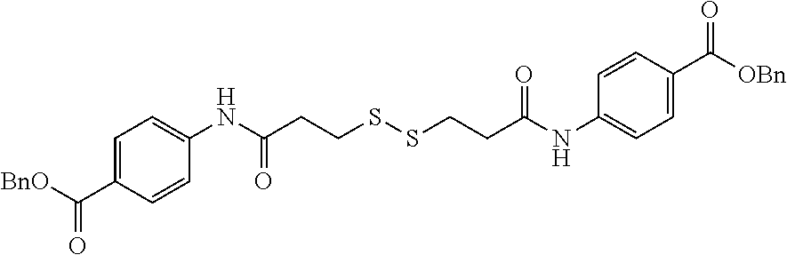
C1(C([BnO])=O)=CC=C(NC(CCSSCCC(NC2=CC=C(C([OBn])=O)C=C2)=O)=O)C=C1
